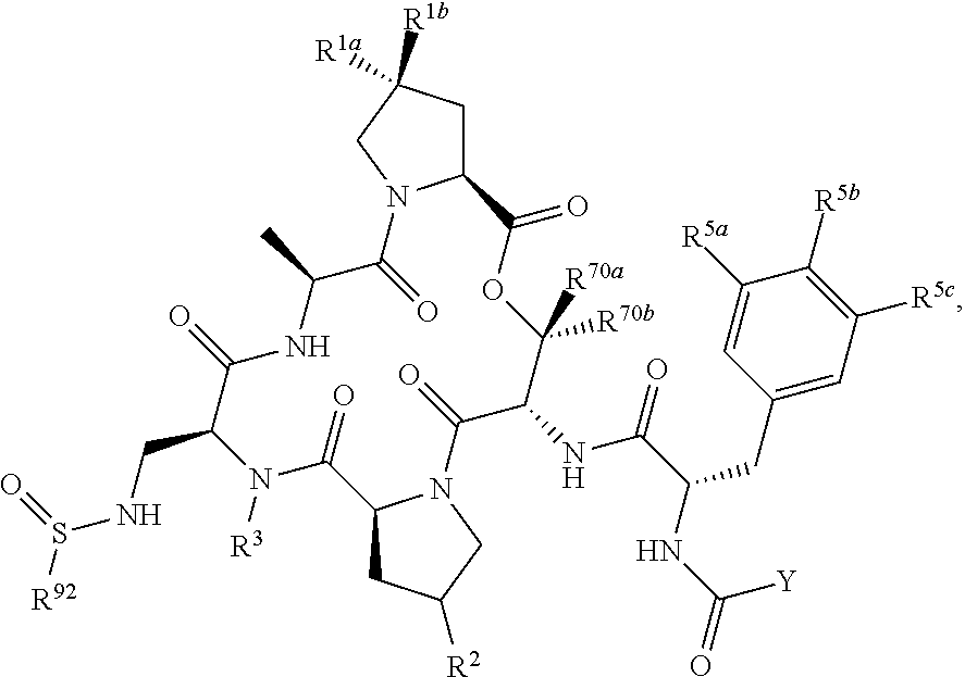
C12CC([R1a])([R1b])CN1C(=O)C(C)NC(=O)C(CNS([R92])=O)N([R3])C(=O)C1CC([R2])CN1C(=O)C(NC(C(NC(=O)[Y])CC1=CC([R5c])=C([R5b])C([R5a])=C1)=O)C([R70b])([R70a])OC2=O
